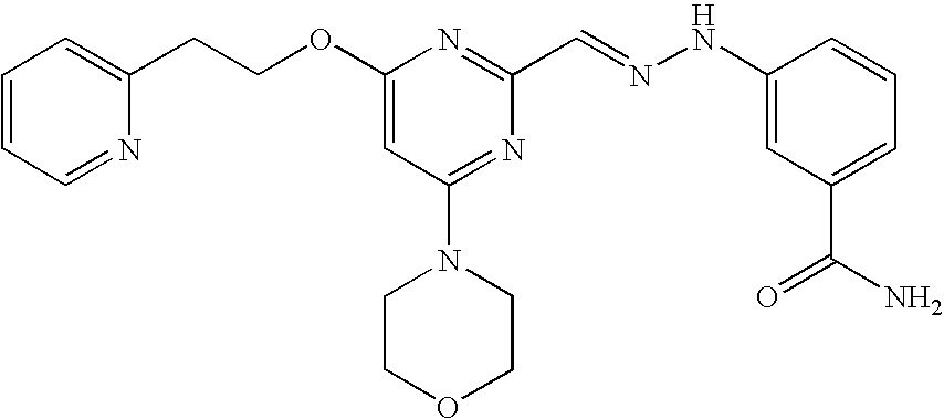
C(COC1=CC(N2CCOCC2)=NC(C=NNC2=CC(C(N)=O)=CC=C2)=N1)C1=CC=CC=N1
